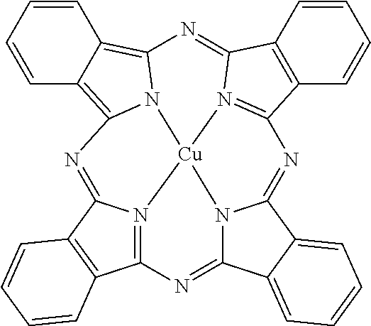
C1=CC=CC2=C3N4C(=C12)N=C1N2=C(N=C5N6C(=NC7=N(C(=N3)C3=C7C=CC=C3)[Cu]462)C2=CC=CC=C52)C2=C1C=CC=C2
